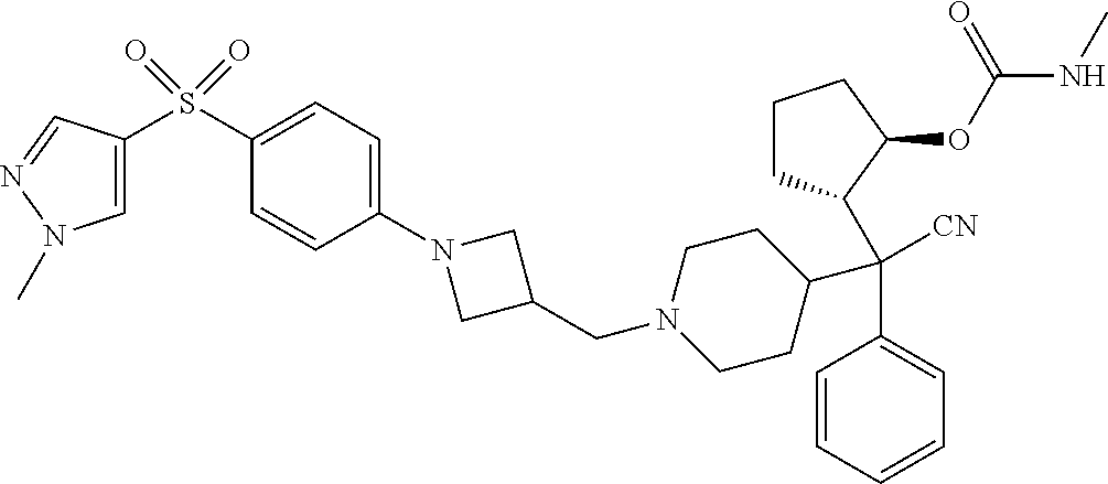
C1=CC=CC=C1C(C1CCCC1OC(NC)=O)(C1CCN(CC2CN(C3=CC=C(S(=O)(=O)C4=CN(C)N=C4)C=C3)C2)CC1)[CN]
